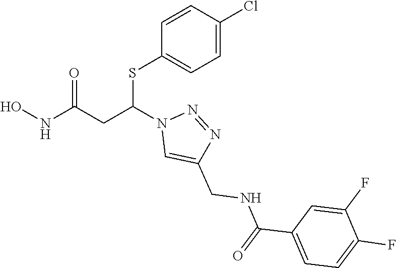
C1(SC(CC(=O)NO)N2C=C(CNC(C3=CC=C(F)C(F)=C3)=O)N=N2)=CC=C(Cl)C=C1
